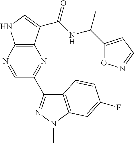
C12=C(N=CC(C3=NN(C)C4=C3C=CC(F)=C4)=N1)NC=C2C(NC(C)C1=CC=NO1)=O
